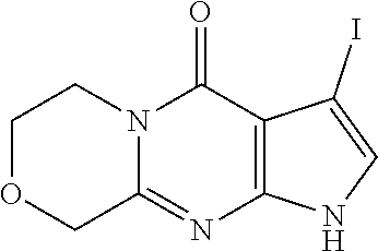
C12=C(C(=O)N3C(=N1)COCC3)C(I)=CN2
